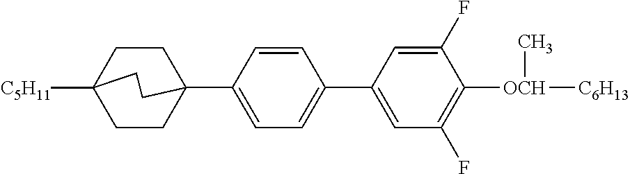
C1CC2(C3=CC=C(C4=CC(F)=C([OCH](C)[C6H13])C(F)=C4)C=C3)CCC1([C5H11])CC2
